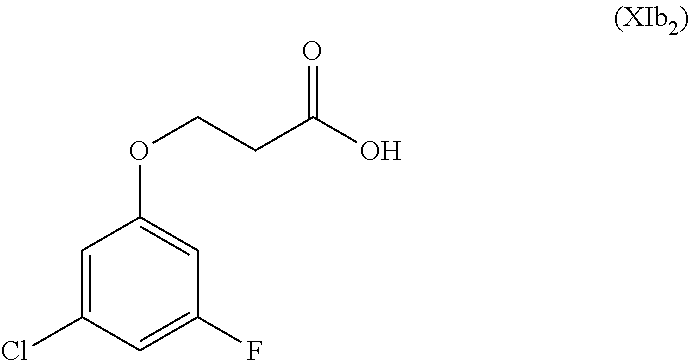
C1=C(Cl)C=C(F)C=C1OCCC(O)=O
